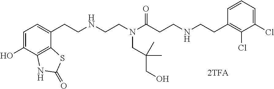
C1=C(O)C2=C(C(CCNCCN(C(CCNCCC3=C(Cl)C(Cl)=CC=C3)=O)CC(CO)(C)C)=C1)SC(=O)N2
